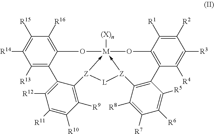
C1([R13])=C2C(=C([R16])C([R15])=C1[R14])O[M]13([(X)n])-[Z](C4=C([R9])C([R10])=C([R11])C([R12])=C24)[L][Z]->1C1=C(C2=C(O3)C([R1])=C([R2])C([R3])=C2[R4])C([R5])=C([R6])C([R7])=C1[R8]
